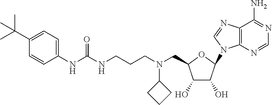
C12=C(N=CN=C1N)N(C1OC(CN(CCCNC(NC3=CC=C(C(C)(C)C)C=C3)=O)C3CCC3)C(O)C1O)C=N2
